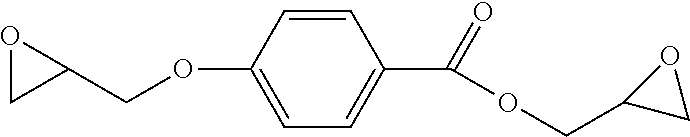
C1=CC(OCC2OC2)=CC=C1C(=O)OCC1CO1
